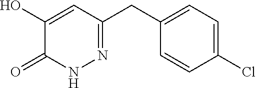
C1(O)=CC(CC2=CC=C(Cl)C=C2)=NNC1=O
